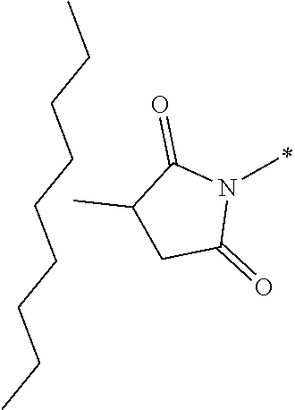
C1C(=O)N(C)C(=O)C1C.CCCCCCCCC
